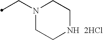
N1(CC)CCNCC1.[2HCl]
